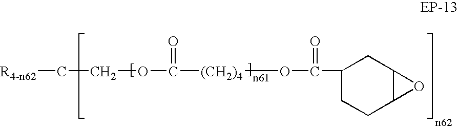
O(C([(CH2)4]OC(=O)C1CCC2C(C1)O2)=O)CC[R4-n62]
